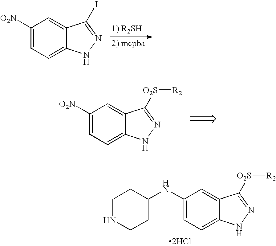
C1([O2N])=CC=C2C(=C1)C([O2S][R2])=NN2.C1NCCC(NC2=CC=C3C(=C2)C([O2S][R2])=NN3)C1.[2HCl].C1([O2N])=CC=C2C(=C1)C(I)=NN2
